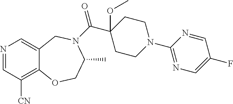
N1=CC([CN])=C2C(=C1)CN(C(C1(OC)CCN(C3=NC=C(F)C=N3)CC1)=O)C(C)CO2
